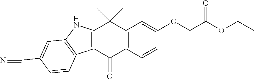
C12=C(C=CC(OCC(OCC)=O)=C1)C(=O)C1=C(C2(C)C)NC2=C1C=CC(C#N)=C2
